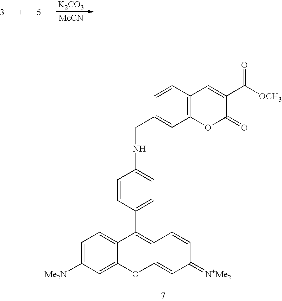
C1=C([Me2N])C=C2C(=C1)C(C1=CC=C(NCC3=CC4=C(C=C3)C=C(C([OCH3])=O)C(=O)O4)C=C1)=C1C(=CC(=[N+Me2])C=C1)O2.[K2CO3].[MeCN]
